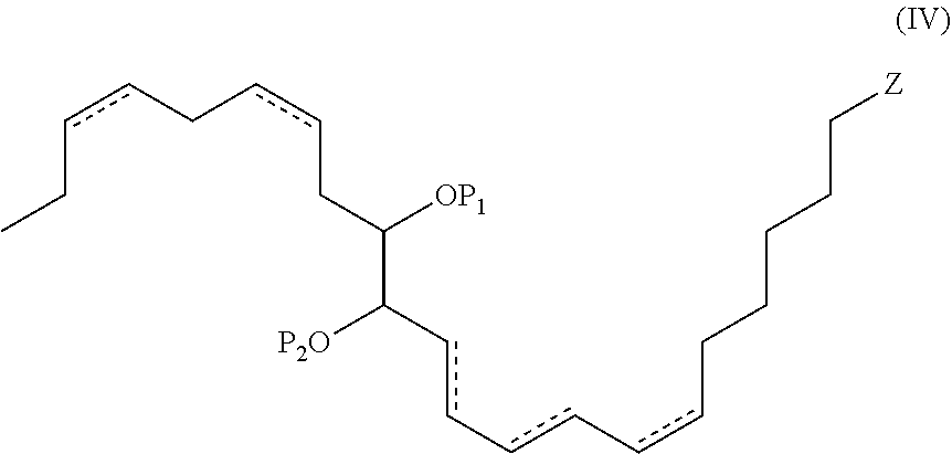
CCccCccCC(C(cc-cc-ccCCCCC[Z])[P2O])[OP1]
